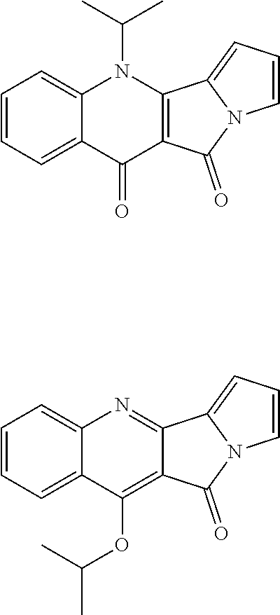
C1=CC=C2C(=C1)N(C(C)C)C1=C(C2=O)C(=O)N2C1=CC=C2.C1=CC=C2C(=C1)N=C1C(=C2OC(C)C)C(=O)N2C1=CC=C2
